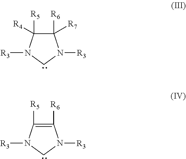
C1([R6])([R7])C([R5])([R4])N([R3])CN1[R3].C1([R6])=C([R5])N([R3])CN1[R3]
